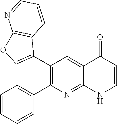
C1(C2=C(C3=CC=CC=C3)N=C3C(=C2)C(=O)C=CN3)=COC2=C1C=CC=N2
